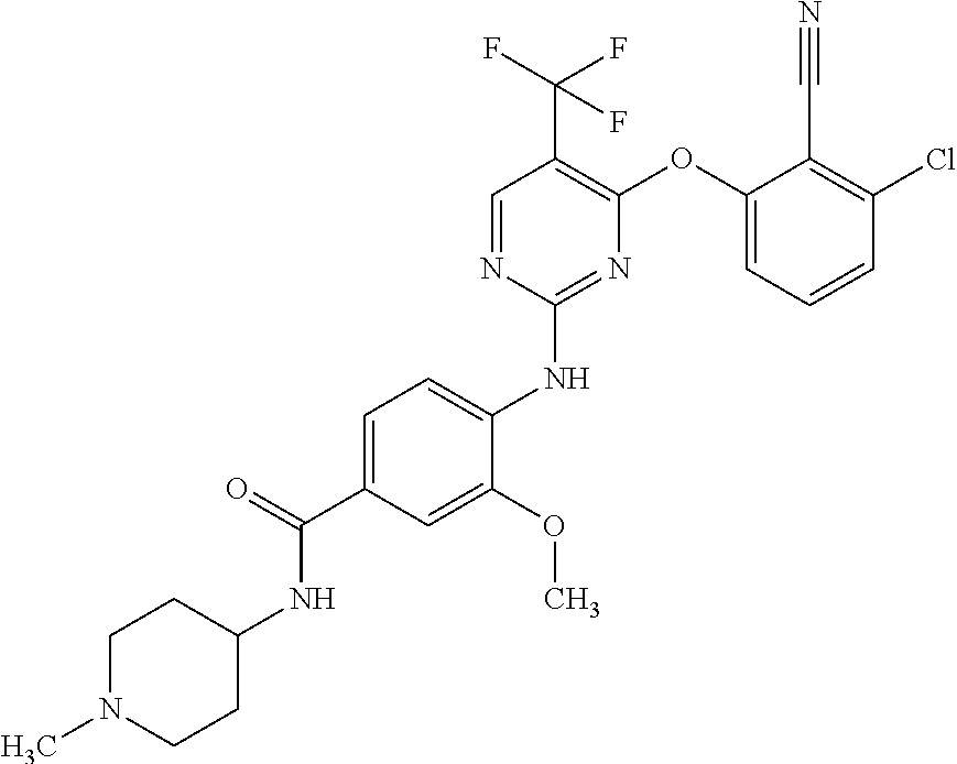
C1=C(C(=O)NC2CCN(C)CC2)C=C(OC)C(NC2=NC(OC3=CC=CC(Cl)=C3C#N)=C(C(F)(F)F)C=N2)=C1
